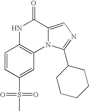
C1=CC(S(=O)(=O)C)=CC2=C1NC(=O)C1=CN=C(C3CCCCC3)N21
